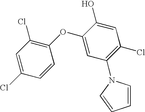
C1(N2C=CC=C2)=C(Cl)C=C(O)C(OC2=C(Cl)C=C(Cl)C=C2)=C1
